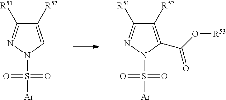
C1([R52])=CN(S(=O)(=O)[Ar])N=C1[R51].C1([R52])=C(C(O[R53])=O)N(S(=O)(=O)[Ar])N=C1[R51]
